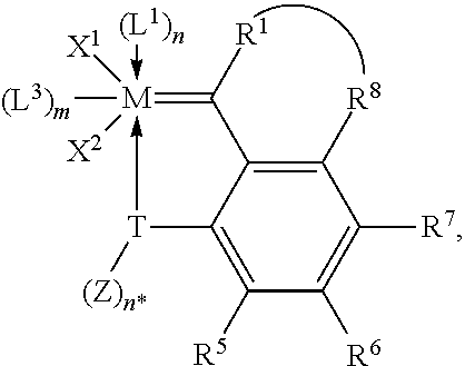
C1([R8])=C2C(=C([R5])C([R6])=C1[R7])[T]([(Z)n*])->[M](-[(L1)n])([X1])([(L3)m])([X2])=C2[R1]
